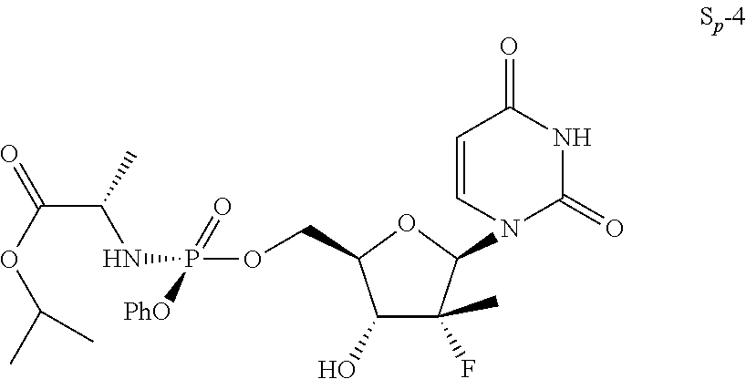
C1(O)C(F)(C)C(N2C(=O)NC(=O)C=C2)OC1COP(NC(C(OC(C)C)=O)C)(=O)[PhO]
